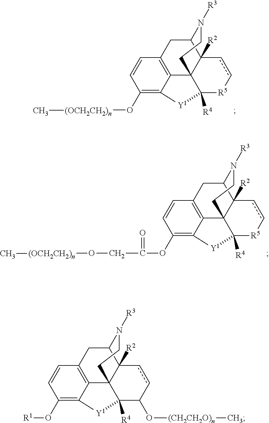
C1C2C3([R2])C4(C5=C1C=CC(O[(OCH2CH2)n]C)=C5[Y1]C4([R4])[R5]cc3)CCN2[R3].C1C2C3([R2])C4(C5=C1C=CC(OC(=O)CO[(OCH2CH2)n]C)=C5[Y1]C4([R4])[R5]cc3)CCN2[R3].C1C2C3([R2])C4(C5=C1C=CC(O[R1])=C5[Y1]C4([R4])C(O[(CH2CH2O)n]C)cc3)CCN2[R3]
